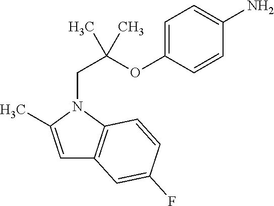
C1=C(C)N(CC(OC2=CC=C(N)C=C2)(C)C)C2=C1C=C(F)C=C2
